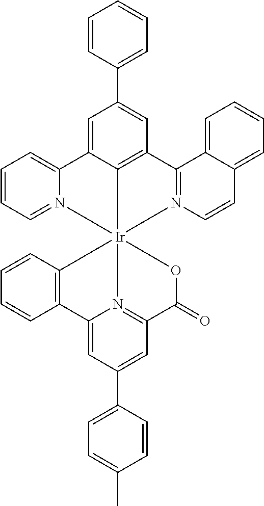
C12=C(C=CC=C1)[Ir]134(N5=C(C=C(C6=CC=C(C)C=C6)C=C25)C(=O)O1)N1=CC=CC=C1C1=CC(C2=CC=CC=C2)=CC(=C13)C1=N4C=CC2=CC=CC=C12
